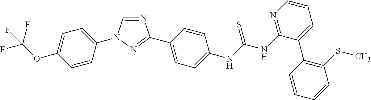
C1=CC(N2C=NC(C3=CC=C(NC(NC4=NC=CC=C4C4=C(SC)C=CC=C4)=S)C=C3)=N2)=CC=C1OC(F)(F)F
